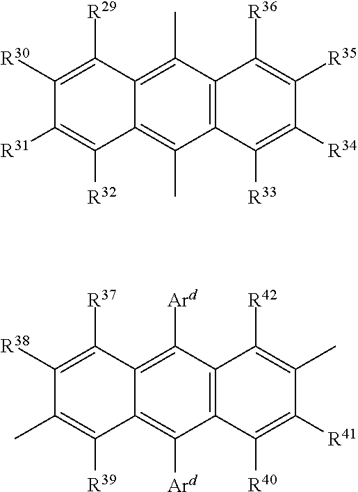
C1([R30])=C([R29])C2=C(C)C3=C(C(C)=C2C([R32])=C1[R31])C([R33])=C([R34])C([R35])=C3[R36].C1([R38])=C([R37])C2=C([Ard])C3=C(C([Ard])=C2C([R39])=C1C)C([R40])=C([R41])C(C)=C3[R42]
